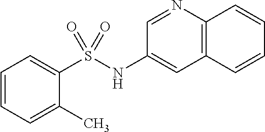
C1(NS(C2=CC=CC=C2C)(=O)=O)=CC2=C(N=C1)C=CC=C2
